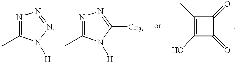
N1=C(C)N([H])N=N1.N1=C(C)N([H])C([CF3])=N1.C1(C)=C(O)C(=O)C1=O
